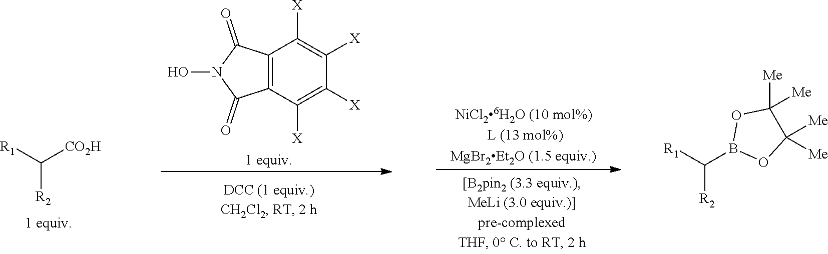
C([R2])([R1])[CO2H].C12=C(C([X])=C([X])C([X])=C1[X])C(=O)N(O)C2=O.C1([Me])([Me])C([Me])([Me])OB(C([R2])[R1])O1
